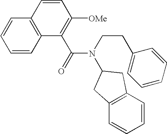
C1=CC2=C(C=C1)C=CC([OMe])=C2C(=O)N(CCC1=CC=CC=C1)C1CC2=C(C1)C=CC=C2
